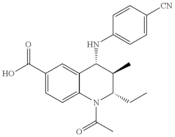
C1(C(=O)O)=CC=C2C(=C1)C(NC1=CC=C([CN])C=C1)C(C)C(CC)N2C(C)=O
